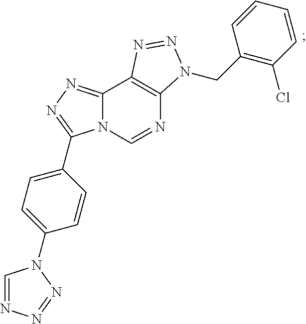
C12=NN=C(C3=CC=C(N4C=NN=N4)C=C3)N1C=NC1=C2N=NN1CC1=C(Cl)C=CC=C1
